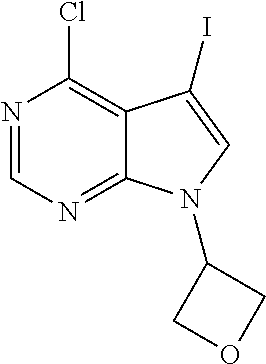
N1=CN=C2C(=C1Cl)C(I)=CN2C1COC1
